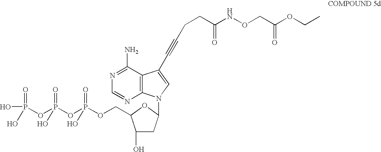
C1(O)CC(N2C3=C(C(N)=NC=N3)C(C#CCCC(NOCC(OCC)=O)=O)=C2)OC1COP(OP(OP(O)(=O)O)(=O)O)(=O)O
